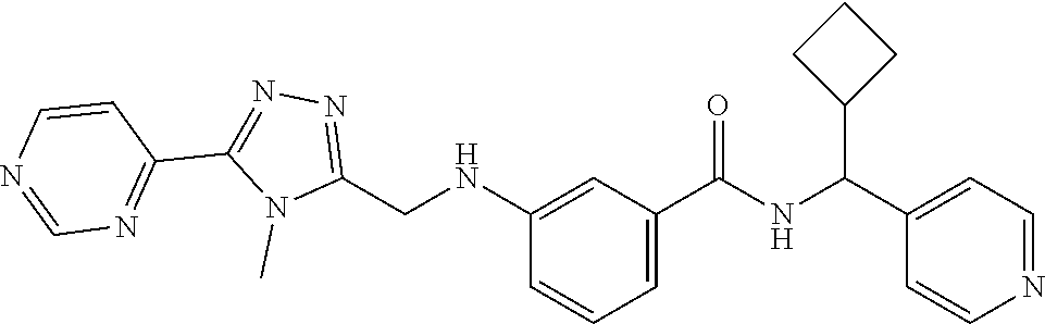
C(C1=CC=NC=C1)(NC(C1=CC=CC(NCC2=NN=C(C3=NC=NC=C3)N2C)=C1)=O)C1CCC1
